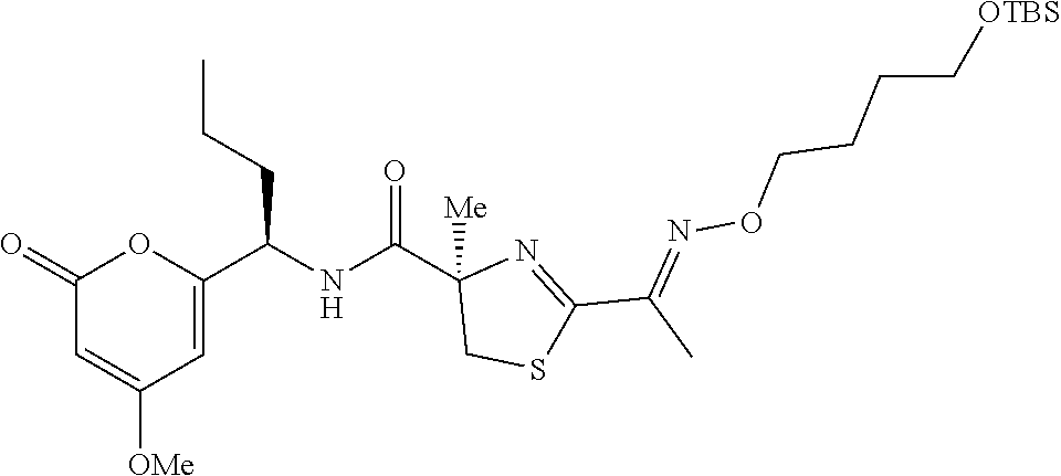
C1(=O)C=C([OMe])C=C(C(NC(C2([Me])CSC(C(C)=NOCCCC[OTBS])=N2)=O)CCC)O1
